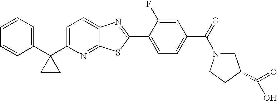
C1=CC=C(C2(C3=CC=C4C(=N3)SC(C3=CC=C(C(N5CC(C(=O)O)CC5)=O)C=C3F)=N4)CC2)C=C1
